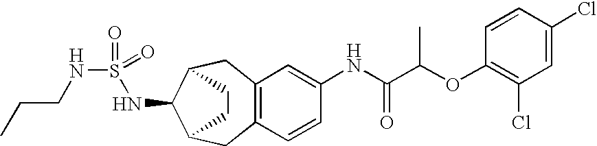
C12=C(C=CC(NC(C(OC3=C(Cl)C=C(Cl)C=C3)C)=O)=C1)CC1C(NS(NCCC)(=O)=O)C(C2)CC1
